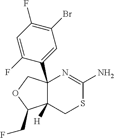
C12(C3=CC(Br)=C(F)C=C3F)C([H])(C(CF)OC1)CSC(N)=N2
